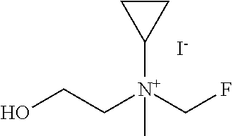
OCC[N+](CF)(C1CC1)C.[I-]
